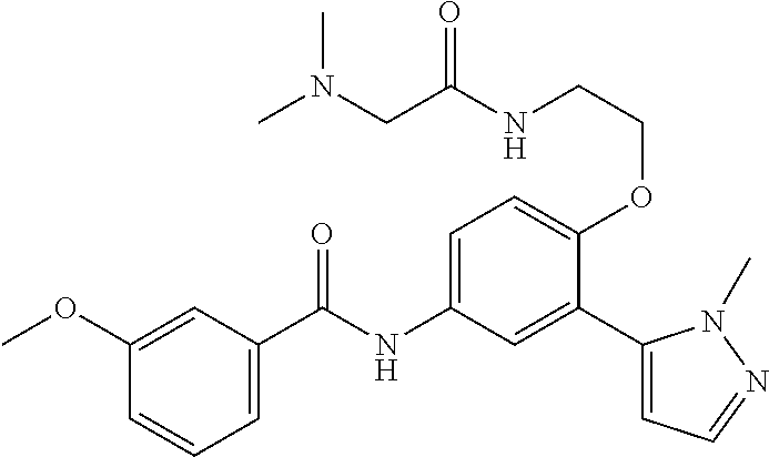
C1(OC)=CC(C(=O)NC2=CC=C(OCCNC(CN(C)C)=O)C(C3=CC=NN3C)=C2)=CC=C1
